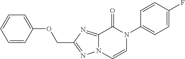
C1=CC(OCC2=NN3C(=N2)C(=O)N(C2=CC=C(F)C=C2)C=C3)=CC=C1
